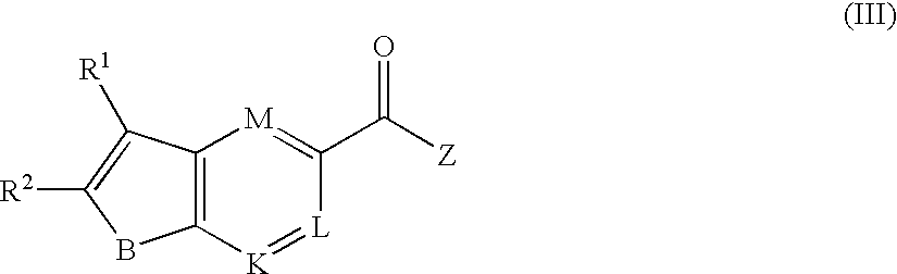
C12=C([K]=[L]C(C(=O)[Z])=[M]1)BC([R2])=C2[R1]
